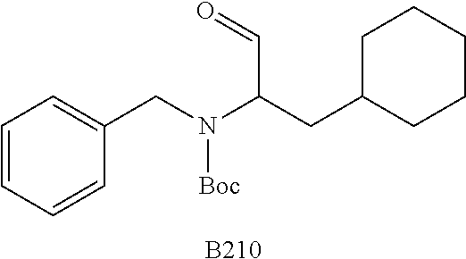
C1=CC=CC(CN(C(CC2CCCCC2)C=O)[Boc])=C1.[B210]
